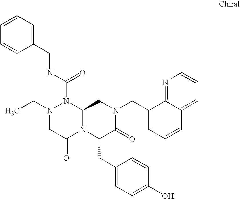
C1=CC=C(CNC(N2N(CC)CC(=O)N3C2CN(CC2=CC=CC4=CC=CN=C24)C(=O)C3CC2=CC=C(O)C=C2)=O)C=C1
